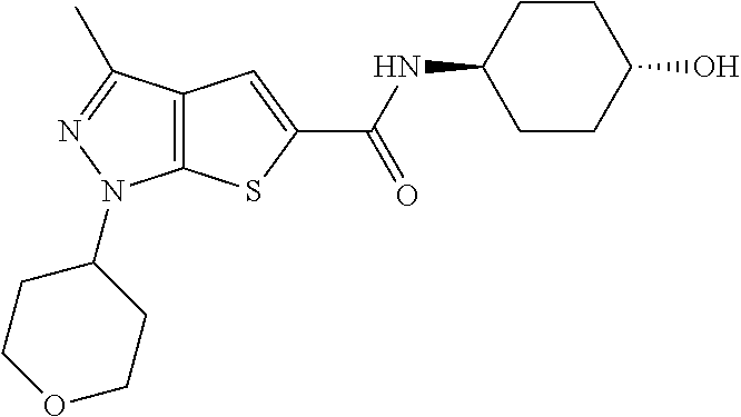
C12=C(SC(C(NC3CCC(O)CC3)=O)=C1)N(C1CCOCC1)N=C2C
